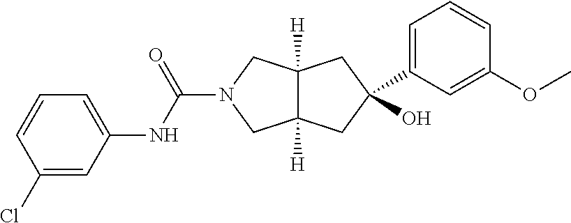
OC1(C2=CC=CC(OC)=C2)CC2([H])C([H])(CN(C(=O)NC3=CC=CC(Cl)=C3)C2)C1
